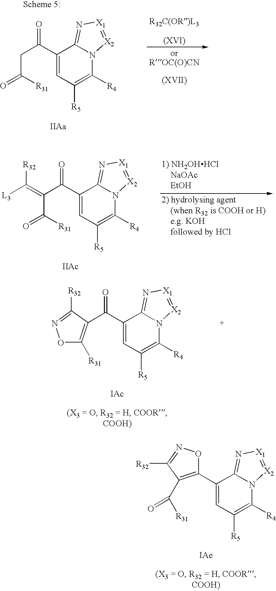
C1(C(C(C(=O)[R31])=C([L3])[R32])=O)=CC([R5])=C([R4])N2C1=N[X1]=[X2]2.[IIAc].[IAc].C1(C(=O)C2=C([R31])ON=C2[R32])=CC([R5])=C([R4])N2C1=N[X1]=[X2]2.[IAe].C1(C2=C(C([R31])=O)C([R32])=NO2)=CC([R5])=C([R4])N2C1=N[X1]=[X2]2.C1(C(CC(=O)[R31])=O)=CC([R5])=C([R4])N2C1=N[X1]=[X2]2
